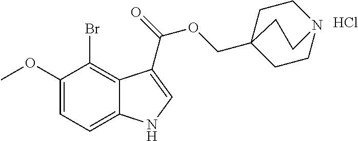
Cl.C1=C(OC)C(Br)=C2C(=C1)NC=C2C(=O)OCC12CCN(CC1)CC2
